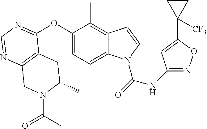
C12=C(N=CN=C1OC1=CC=C3C(=C1C)C=CN3C(=O)NC1=NOC(C3([CF3])CC3)=C1)CN(C(C)=O)C(C)C2
